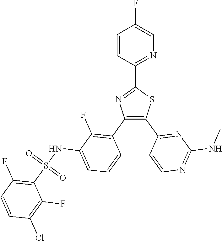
N1=C(C2=NC(C3=C(F)C(NS(C4=C(F)C=CC(Cl)=C4F)(=O)=O)=CC=C3)=C(C3=NC(NC)=NC=C3)S2)C=CC(F)=C1
